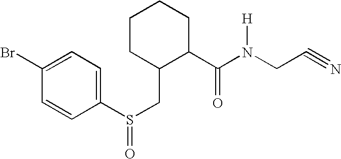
BrC1=CC=C(S(CC2C(C(N(CC#N)[H])=O)CCCC2)=O)C=C1
